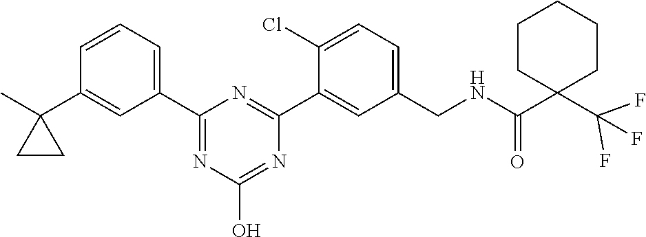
CC1(C2=CC(C3=NC(O)=NC(C4=CC(CNC(C5(C(F)(F)F)CCCCC5)=O)=CC=C4Cl)=N3)=CC=C2)CC1
